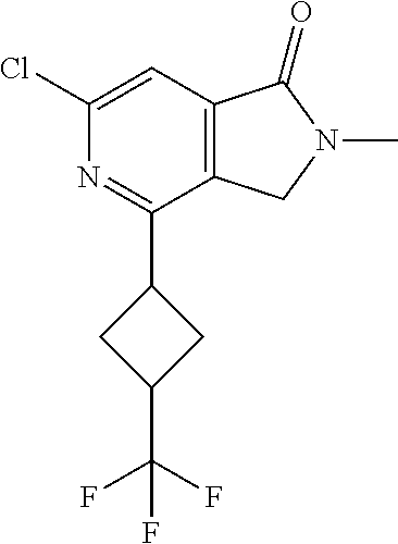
C1(C2CC(C(F)(F)F)C2)=NC(Cl)=CC2=C1CN(C)C2=O
